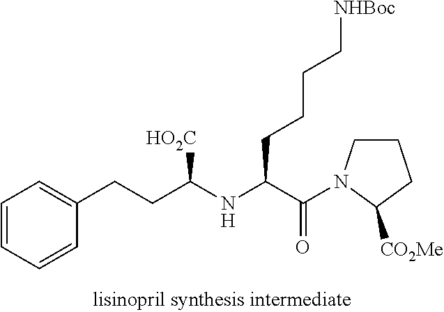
C1=CC=CC(CCC(NC(C(N2CCCC2[CO2Me])=O)CCCC[NHBoc])[HO2C])=C1
